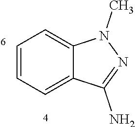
C1=CC=C2C(=C1)N(C)N=C2N
